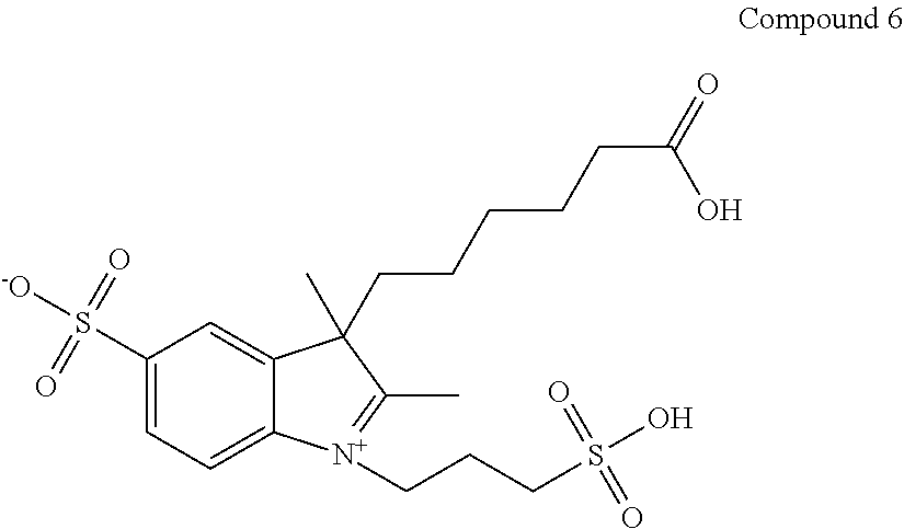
C1(S([-O])(=O)=O)=CC=C2C(=C1)C(C)(CCCCCC(=O)O)C(C)=[N+]2CCCS(O)(=O)=O
